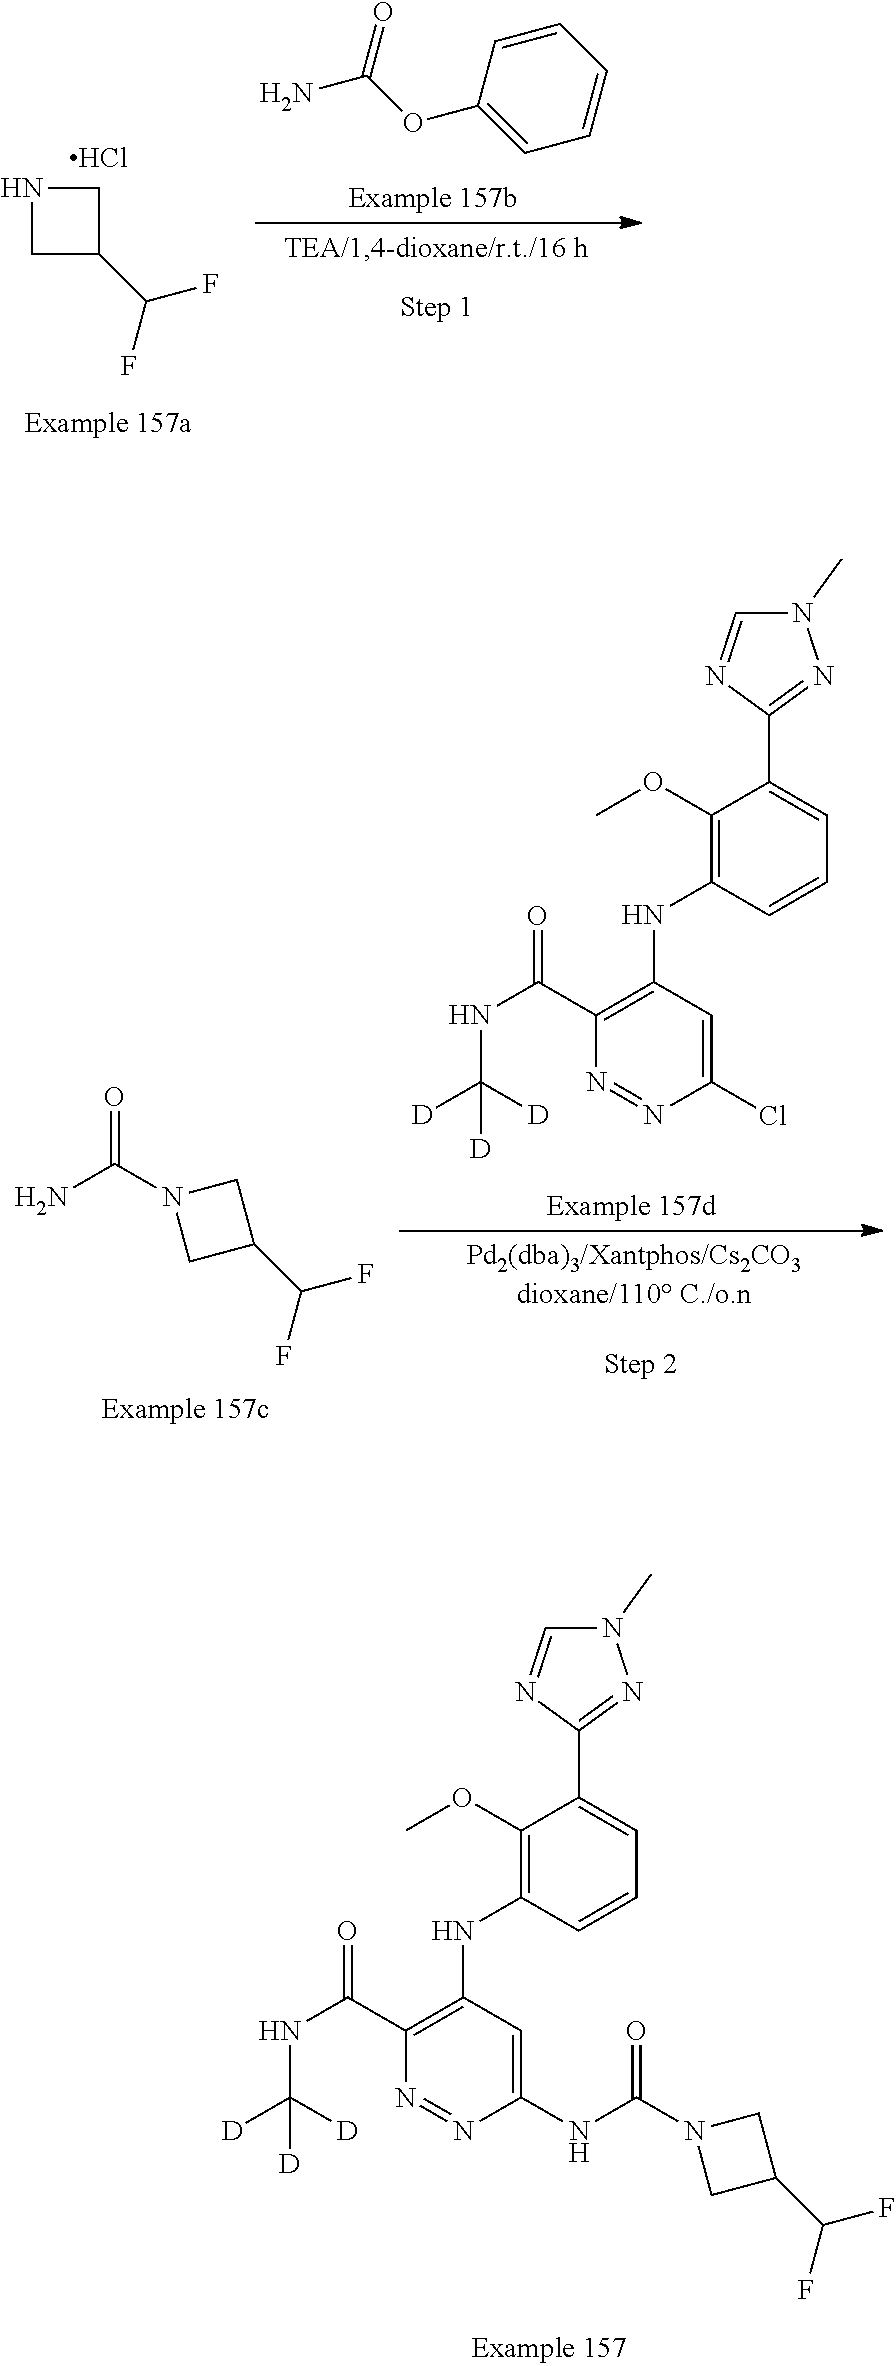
O=C(N1CC(C(F)F)C1)N.C1(OC)=C(NC2=C(C(NC([D])([D])[D])=O)N=NC(Cl)=C2)C=CC=C1C1=NN(C)C=N1.C1(OC)=C(NC2=C(C(NC([D])([D])[D])=O)N=NC(NC(=O)N3CC(C(F)F)C3)=C2)C=CC=C1C1=NN(C)C=N1.N1CC(C(F)F)C1.Cl.C1(OC(N)=O)=CC=CC=C1
